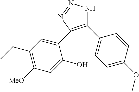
C1(C2=CC=C(OC)C=C2)=C(C2=CC(CC)=C([MeO])C=C2O)N=NN1
